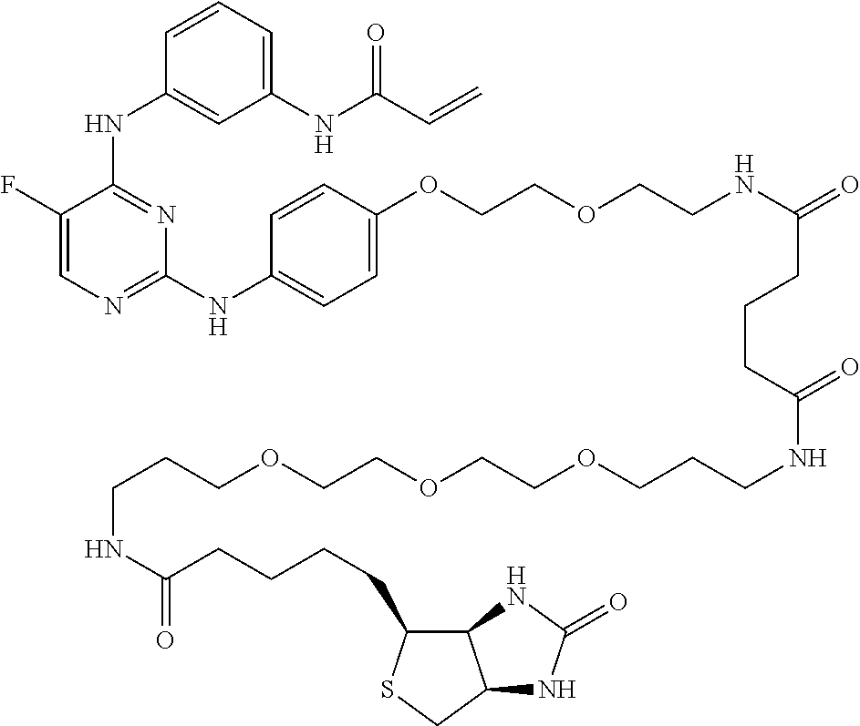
N(C1=NC=C(F)C(NC2=CC(NC(C=C)=O)=CC=C2)=N1)C1=CC=C(OCCOCCNC(CCCC(NCCCOCCOCCOCCCNC(=O)CCCCC2C3C(CS2)NC(=O)N3)=O)=O)C=C1
